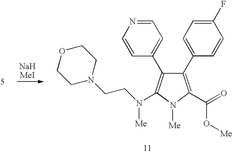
C1(C2=CC=C(F)C=C2)=C(C(=O)O[Me])N([Me])C(N(CCN2CCOCC2)[Me])=C1C1=CC=NC=C1
